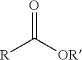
[R]C(=O)[OR]
